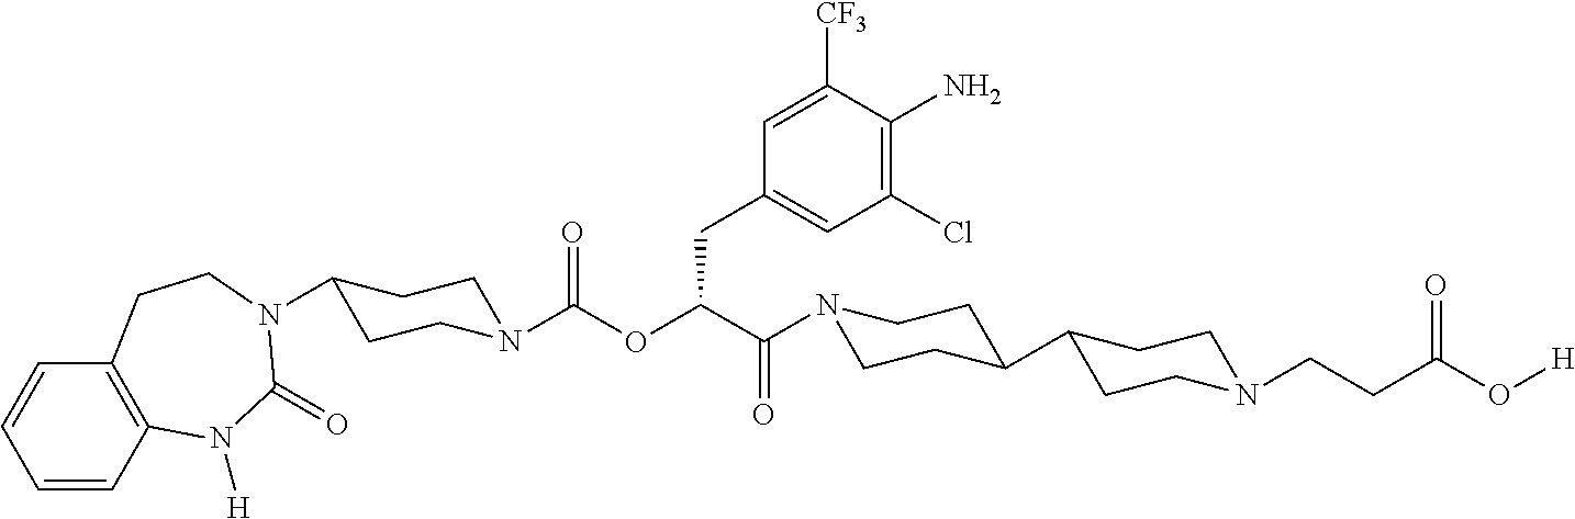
C1=CC2=C(C=C1)CCN(C1CCN(C(OC(C(=O)N3CCC(C4CCN(CCC(O[H])=O)CC4)CC3)CC3=CC(Cl)=C(N)C([CF3])=C3)=O)CC1)C(=O)N2[H]
